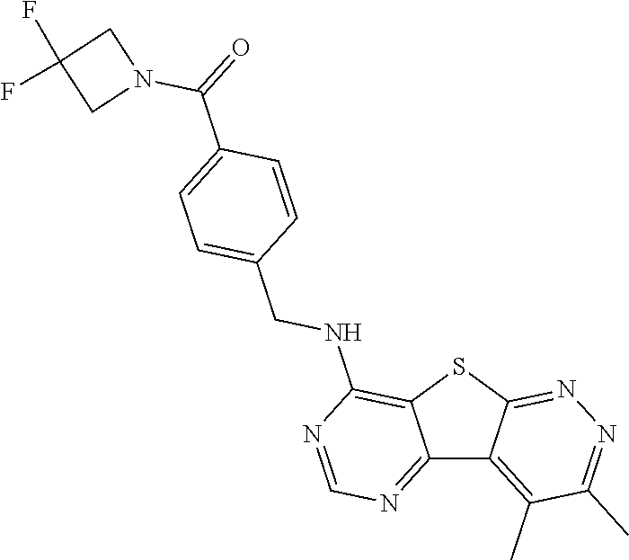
C12=NC=NC(NCC3=CC=C(C(N4CC(F)(F)C4)=O)C=C3)=C1SC1=NN=C(C)C(C)=C21
